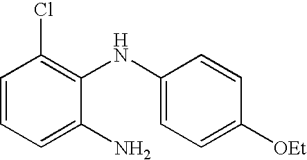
C1=CC=C(N)C(NC2=CC=C([OEt])C=C2)=C1Cl
